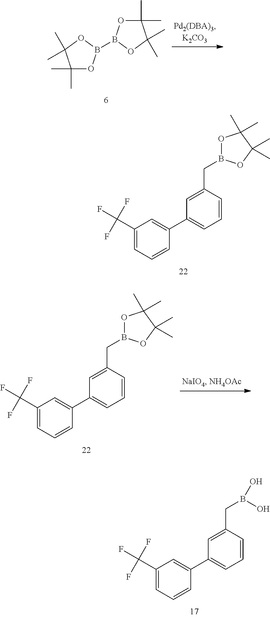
C1(C(F)(F)F)=CC=CC(C2=CC=CC(CB3OC(C)(C)C(C)(C)O3)=C2)=C1.C1(C(F)(F)F)=CC=CC(C2=CC=CC(CB(O)O)=C2)=C1.C1(C)(C)OB(B2OC(C)(C)C(C)(C)O2)OC1(C)C.C1(C(F)(F)F)=CC=CC(C2=CC=CC(CB3OC(C)(C)C(C)(C)O3)=C2)=C1
